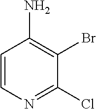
C1=CN=C(Cl)C(Br)=C1N
